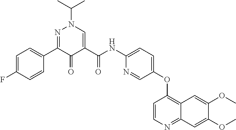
C1=C(F)C=CC(C2=NN(C(C)C)C=C(C(NC3=CC=C(OC4=C5C(=NC=C4)C=C(OC)C(OC)=C5)C=N3)=O)C2=O)=C1
